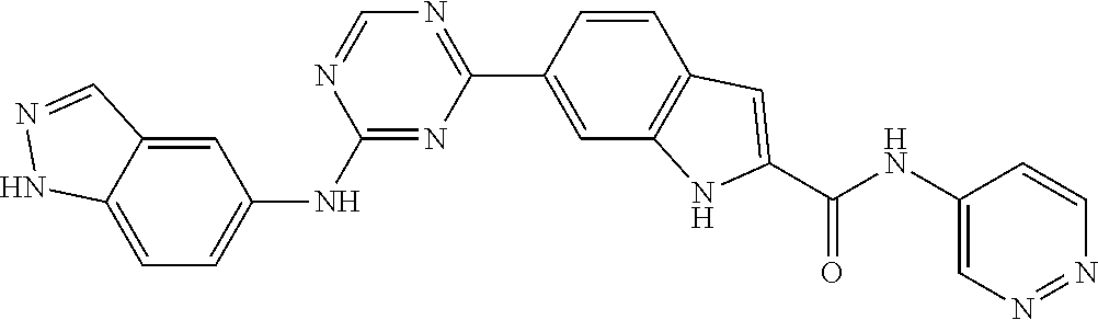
C1(NC2=CC=C3C(=C2)C=NN3)=NC(C2=CC3=C(C=C2)C=C(C(NC2=CN=NC=C2)=O)N3)=NC=N1
